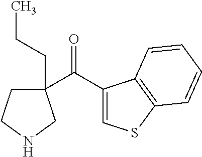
C1(C(=O)C2(CCC)CCNC2)=CSC2=C1C=CC=C2
